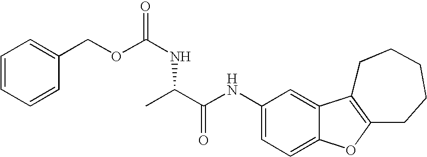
C1(NC(C(C)NC(OCC2=CC=CC=C2)=O)=O)=CC=C2C(=C1)C1=C(O2)CCCCC1
